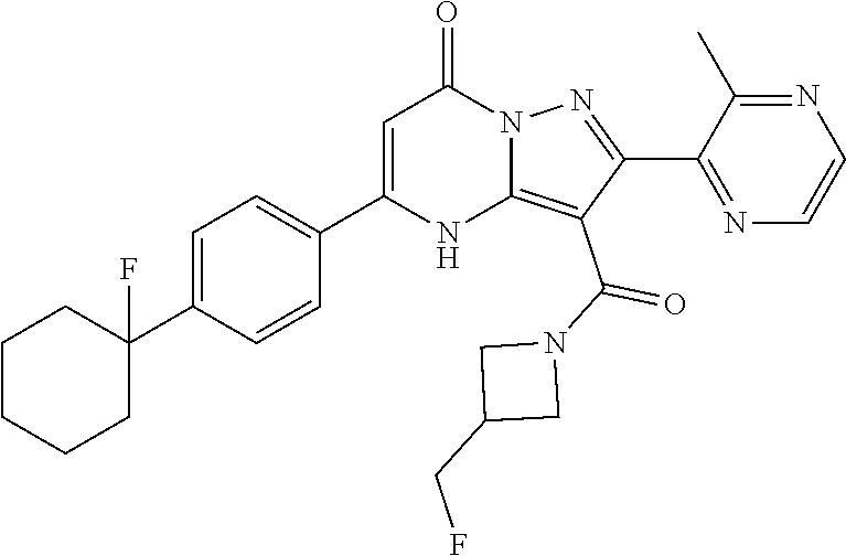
C1(C2=CC=C(C3(F)CCCCC3)C=C2)=CC(=O)N2C(=C(C(N3CC(CF)C3)=O)C(C3=NC=CN=C3C)=N2)N1
